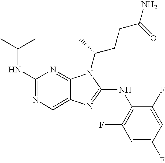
C1(NC(C)C)=NC=C2C(=N1)N(C(CCC(N)=O)C)C(NC1=C(F)C=C(F)C=C1F)=N2
